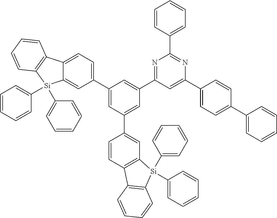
C1=CC(C2=NC(C3=CC=C(C4=CC=CC=C4)C=C3)=CC(C3=CC(C4=CC=C5C(=C4)[Si](C4=CC=CC=C4)(C4=CC=CC=C4)C4=C5C=CC=C4)=CC(C4=CC5=C(C=C4)C4=C([Si]5(C5=CC=CC=C5)C5=CC=CC=C5)C=CC=C4)=C3)=N2)=CC=C1
